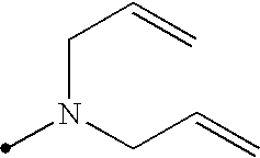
N(CC=C)(C)CC=C
